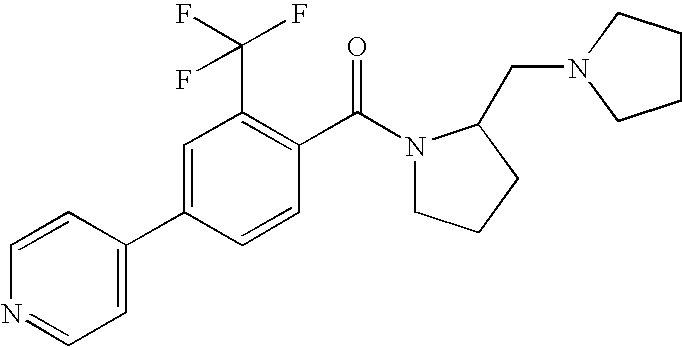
C1=CC(C2=CC(C(F)(F)F)=C(C(N3CCCC3CN3CCCC3)=O)C=C2)=CC=N1
